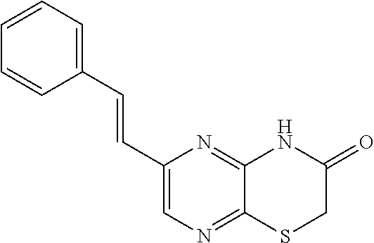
C1(C=CC2=CC=CC=C2)=CN=C2C(=N1)NC(=O)CS2
